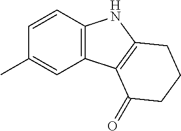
C12=C(C=CC(C)=C1)NC1=C2C(=O)CCC1
